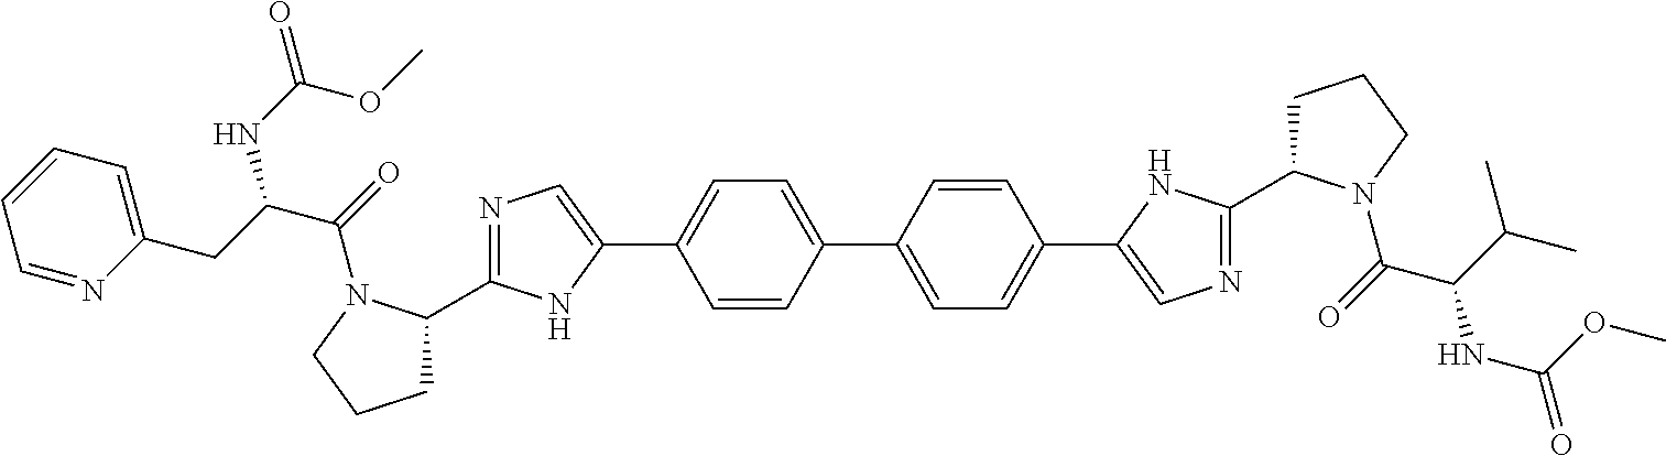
N1=C(C2CCCN2C(=O)C(CC2=CC=CC=N2)NC(=O)OC)NC(C2=CC=C(C3=CC=C(C4=CN=C(C5CCCN5C(=O)C(C(C)C)NC(=O)OC)N4)C=C3)C=C2)=C1
